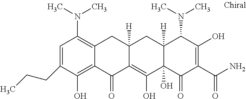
C12([H])C(O)(C(=O)C(C(N)=O)=C(O)C1N(C)C)C(O)=C1C([H])(C2)CC2=C(N(C)C)C=C(CCC)C(O)=C2C1=O
